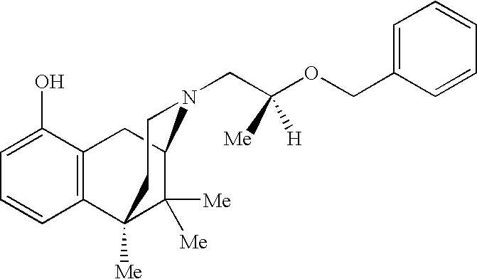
C12=C(C(O)=CC=C1)CC1C([Me])([Me])C2([Me])CCN1CC(OCC1=CC=CC=C1)([Me])[H]
